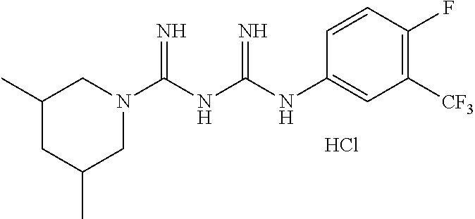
Cl.C1(C)CC(C)CN(C(NC(NC2=CC([CF3])=C(F)C=C2)=N)=N)C1
